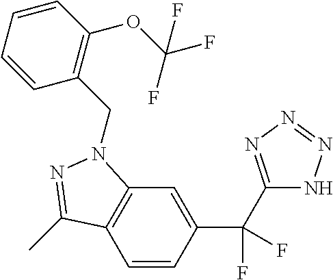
C1=CC(C(C2=NN=NN2)(F)F)=CC2=C1C(C)=NN2CC1=C(OC(F)(F)F)C=CC=C1
